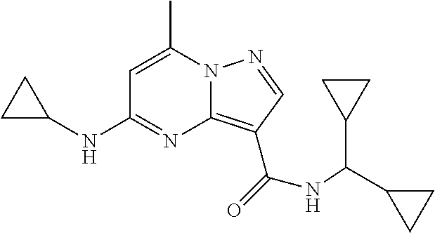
N(C1=NC2=C(C(=O)NC(C3CC3)C3CC3)C=NN2C(C)=C1)C1CC1
